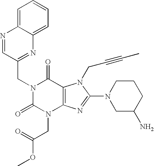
N1=CC(CN2C(=O)N(CC(OC)=O)C3=C(C2=O)N(CC#CC)C(N2CC(N)CCC2)=N3)=NC2=CC=CC=C12
